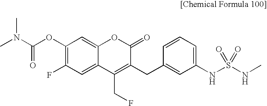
C1(OC(N(C)C)=O)=C(F)C=C2C(=C1)OC(=O)C(CC1=CC(NS(NC)(=O)=O)=CC=C1)=C2CF
